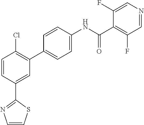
C1=CC(C2=NC=CS2)=CC(C2=CC=C(NC(C3=C(F)C=NC=C3F)=O)C=C2)=C1Cl
